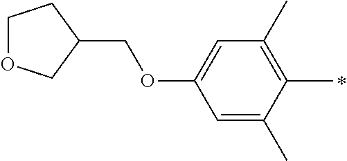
C1=C(C)C(C)=C(C)C=C1OCC1COCC1
